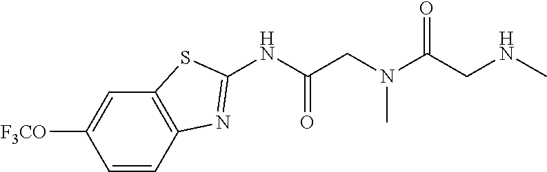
C1([F3CO])=CC2=C(C=C1)N=C(NC(CN(C(CNC)=O)C)=O)S2
